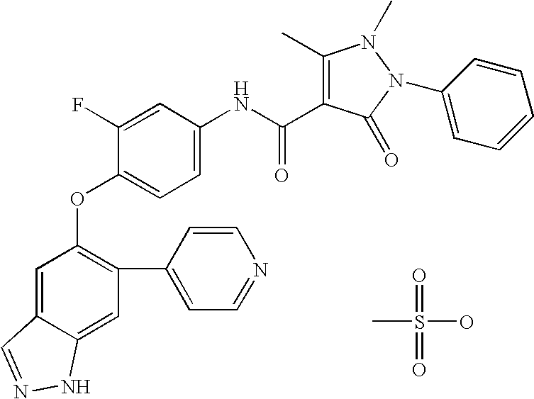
CS(=O)(O)=O.C1=C2C(=CC(C3=CC=NC=C3)=C1OC1=CC=C(NC(C3=C(C)N(C)N(C4=CC=CC=C4)C3=O)=O)C=C1F)NN=C2
